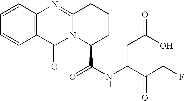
N12C(C(NC(C(CF)=O)CC(O)=O)=O)CCCC1=NC1=C(C2=O)C=CC=C1
